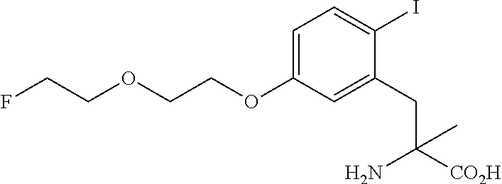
C1=C(OCCOCCF)C=C(CC([CO2H])(N)C)C(I)=C1
